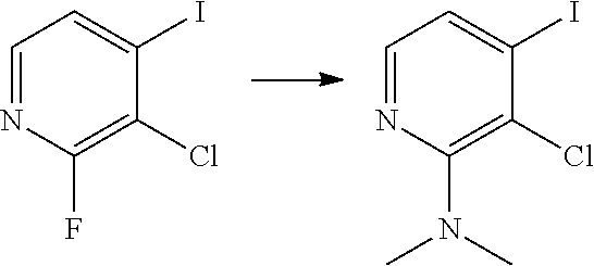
C1=NC(F)=C(Cl)C(I)=C1.C1=NC(N(C)C)=C(Cl)C(I)=C1
